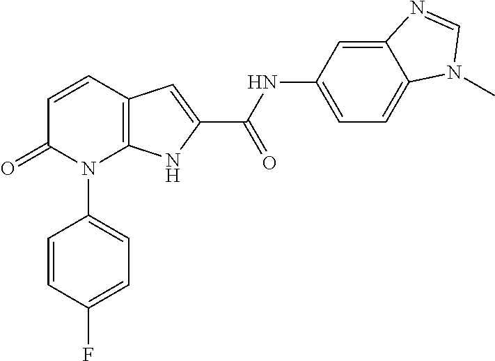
C12=C(C=CC(=O)N1C1=CC=C(F)C=C1)C=C(C(NC1=CC=C3C(=C1)N=CN3C)=O)N2
